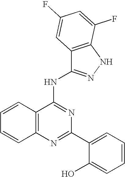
C12=C(N=C(C3=CC=CC=C3O)N=C1NC1=NNC3=C1C=C(F)C=C3F)C=CC=C2
